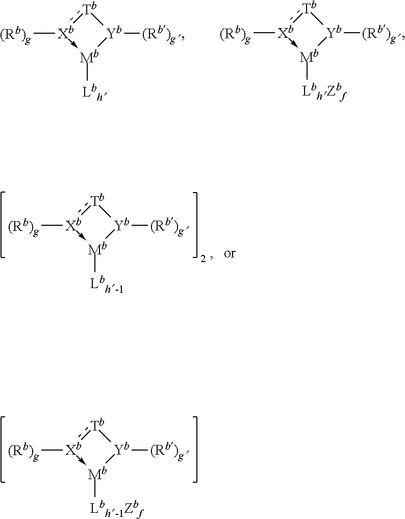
[Tb]1:[Xb]([(Rb)g])->[Mb]([Lbh])[Yb]1[(Rb)g].[Tb]1:[Xb]([(Rb)g])->[Mb]([LbhZbf])[Yb]1[(Rb)g].[Tb]1:[Xb]([(Rb)g])->[Mb]([Lbh-1Zbf])[Yb]1[(Rb)g].[Tb]1:[Xb]([(Rb)g])->[Mb]([Lbh-1])[Yb]1[(Rb)g]
